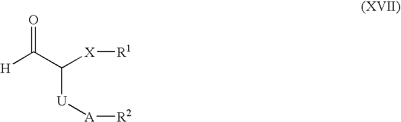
[H]C(C([X][R1])[U][A][R2])=O
